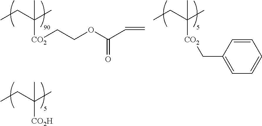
CCC([CO2H])(C)C.CCC(C)([CO2]CCOC(C=C)=O)C.CCC(C)([CO2]CC1=CC=CC=C1)C
